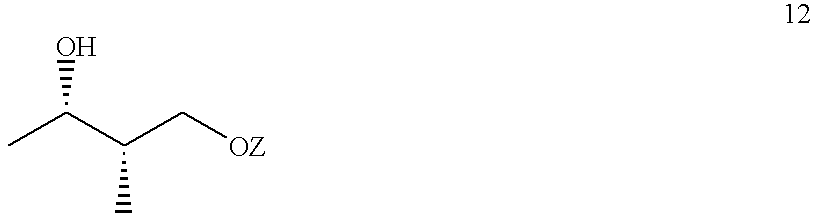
CC(C(C[OZ])C)O
